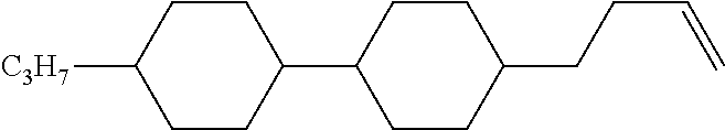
C1([C3H7])CCC(C2CCC(CCC=C)CC2)CC1
